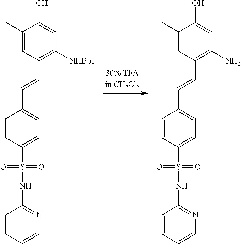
C1(C)=CC(C=CC2=CC=C(S(NC3=NC=CC=C3)(=O)=O)C=C2)=C(N)C=C1O.C1(C)=CC(C=CC2=CC=C(S(NC3=NC=CC=C3)(=O)=O)C=C2)=C([NHBoc])C=C1O
